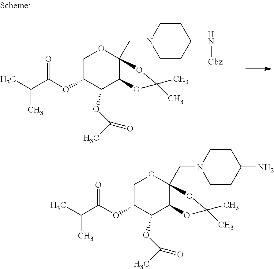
C1OC2(CN3CCC(N[Cbz])CC3)C(OC(C)(C)O2)C(OC(C)=O)C1OC(C(C)C)=O.C1OC2(CN3CCC(N)CC3)C(OC(C)(C)O2)C(OC(C)=O)C1OC(C(C)C)=O
